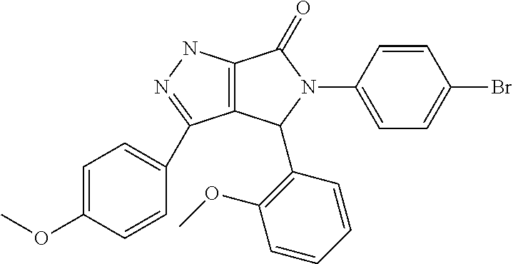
C12=C(NN=C1C1=CC=C(OC)C=C1)C(=O)N(C1=CC=C(Br)C=C1)C2C1=C(OC)C=CC=C1
